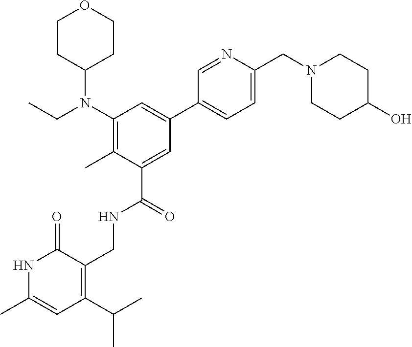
N1C(C)=CC(C(C)C)=C(CNC(C2=CC(C3=CC=C(CN4CCC(O)CC4)N=C3)=CC(N(CC)C3CCOCC3)=C2C)=O)C1=O
